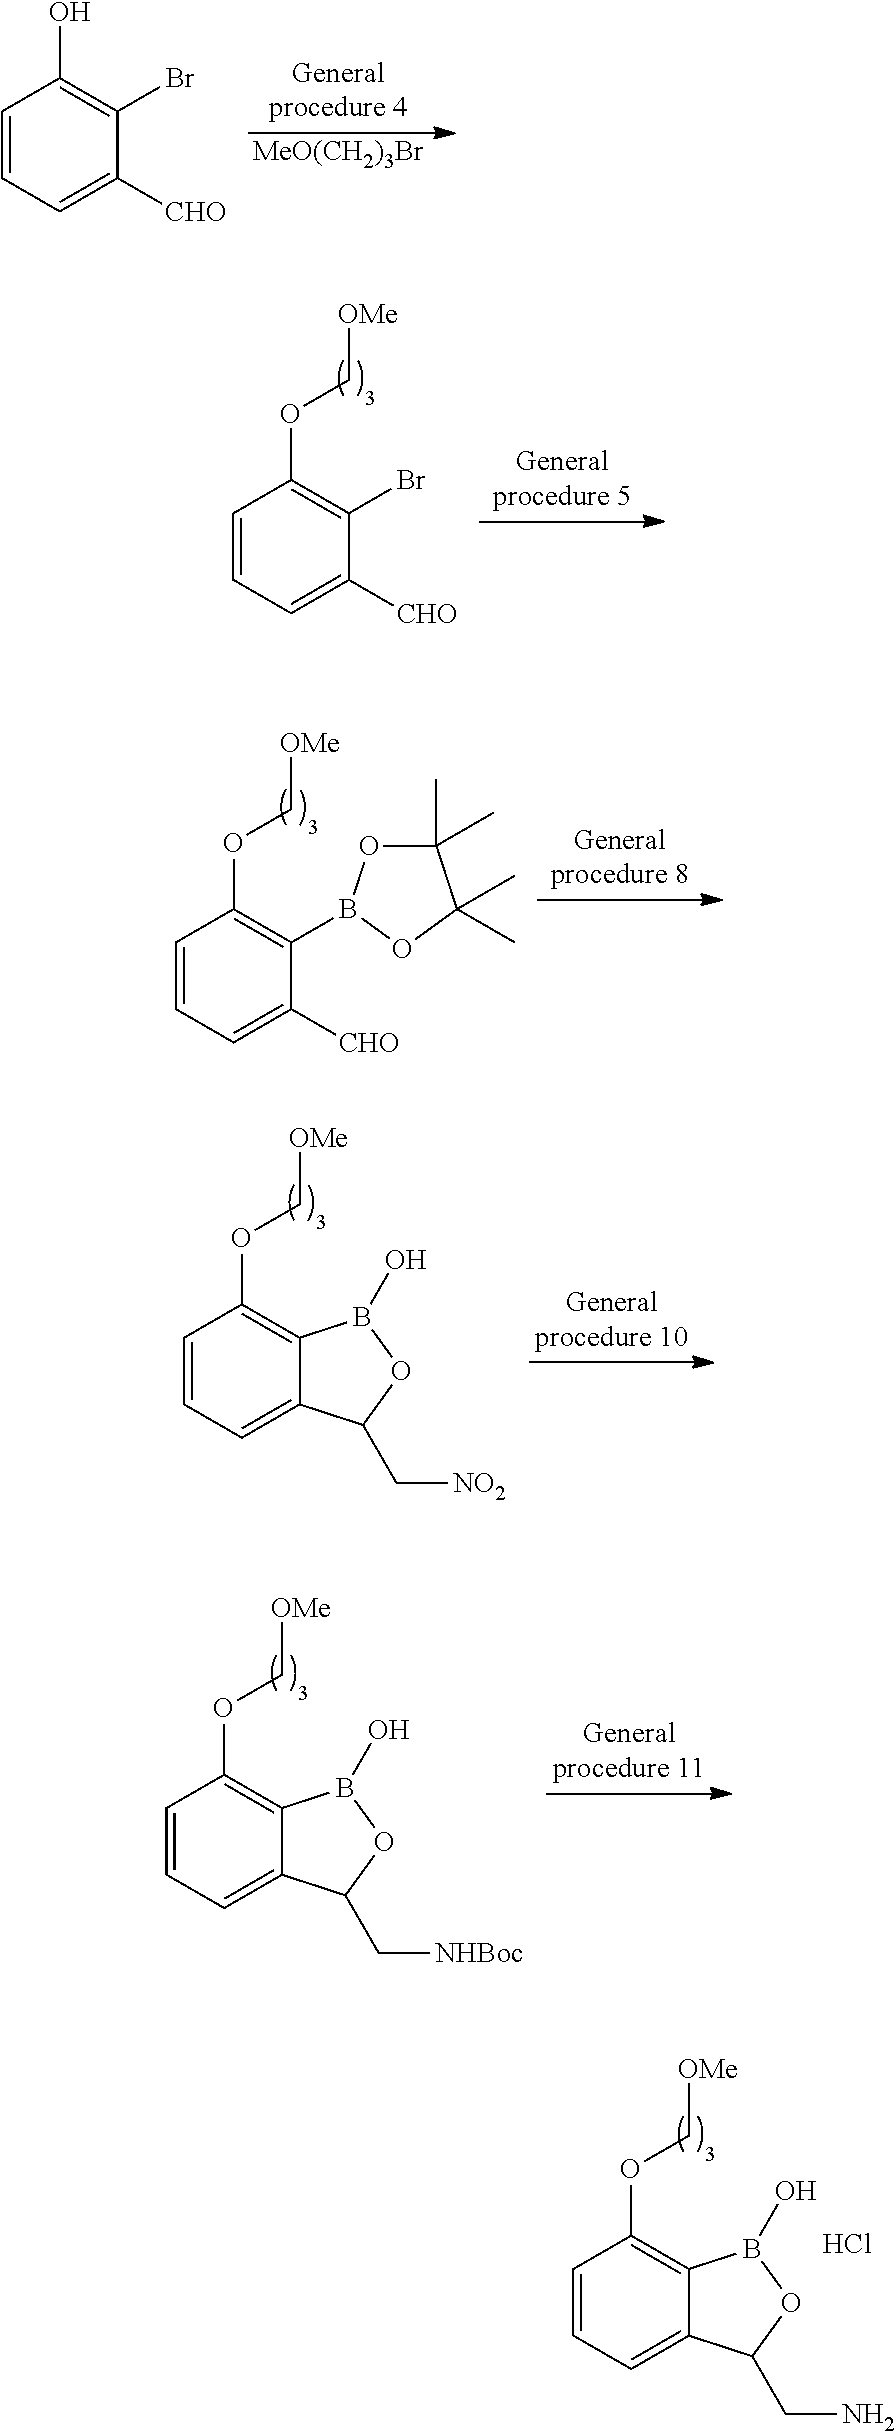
C1=CC=C([CHO])C(Br)=C1OC[OMe].[MeO(CH2)3Br].C1=CC=C([CHO])C(Br)=C1O.C1=CC=C([CHO])C(B2OC(C)(C)C(C)(C)O2)=C1OC[OMe].C1=CC=C2C(=C1OC[OMe])B(O)OC2C[NO2].C1=CC=C2C(=C1OC[OMe])B(O)OC2C[NHBoc].C1=CC=C2C(=C1OC[OMe])B(O)OC2CN.Cl
